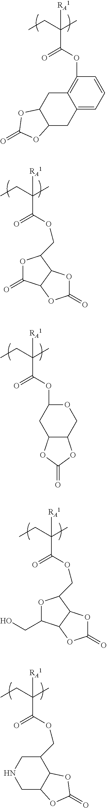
CCC(C)([RA1])C(=O)OC1=C2C(=CC=C1)CC1C(C2)OC(=O)O1.CCC(C)([RA1])C(=O)OCC1OC(=O)C2C1OC(=O)O2.CCC(C)([RA1])C(=O)OC1OCC2C(C1)OC(=O)O2.CCC(C)([RA1])C(=O)OCC1OC(CO)C2C1OC(=O)O2.CCC(C)([RA1])C(=O)OCC1C2C(CNC1)OC(=O)O2
